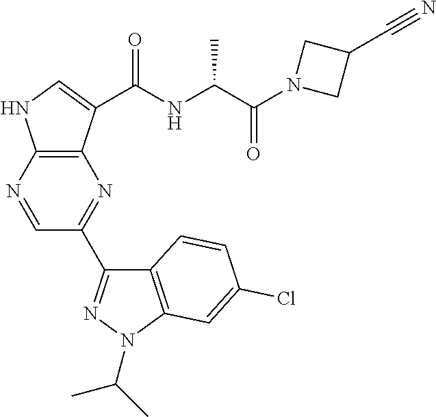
C1=NC2=C(N=C1C1=NN(C(C)C)C3=C1C=CC(Cl)=C3)C(C(NC(C(N1CC(C#N)C1)=O)C)=O)=CN2
